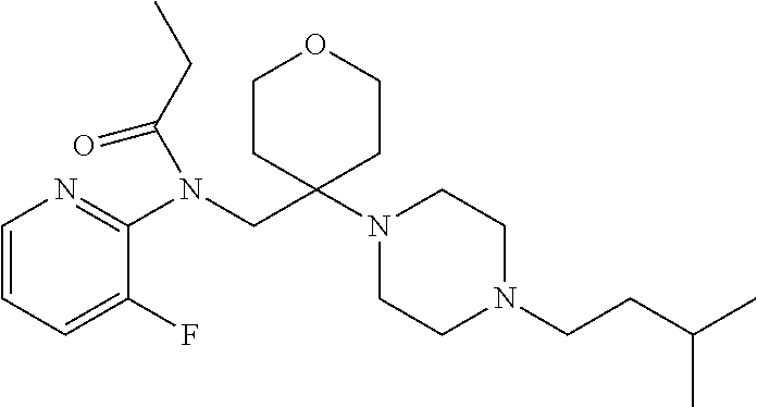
C1=CC=C(F)C(N(CC2(N3CCN(CCC(C)C)CC3)CCOCC2)C(CC)=O)=N1
